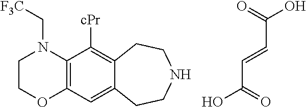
O=C(O)C=CC(=O)O.C1COC2=C(N1C[F3C])C([cPr])=C1C(=C2)CCNCC1
